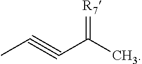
CC#CC(C)=[R7]
